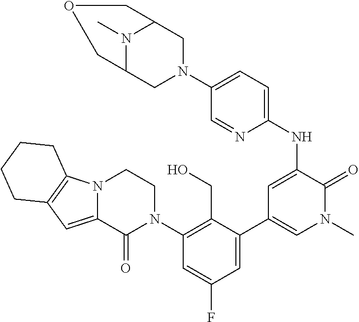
N1(C)C2CN(C3=CC=C(NC4=CC(C5=CC(F)=CC(N6CCN7C(=CC8=C7CCCC8)C6=O)=C5CO)=CN(C)C4=O)N=C3)CC1COC2
